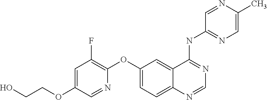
OCCOC1=CC(F)=C(OC2=CC=C3C(=C2)C(NC2=NC=C(C)N=C2)=NC=N3)N=C1
